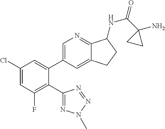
C1(Cl)=CC(F)=C(C2=NN(C)N=N2)C(C2=CN=C3C(=C2)CCC3NC(=O)C2(N)CC2)=C1
